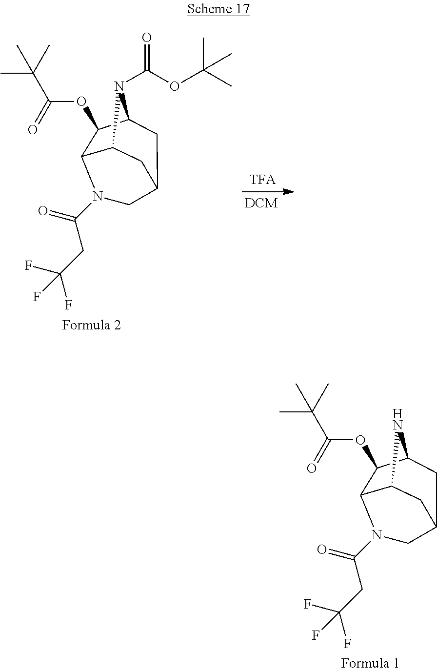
C12C(OC(C(C)(C)C)=O)C3NC1CC(C3)CN2C(CC(F)(F)F)=O.C12C(OC(C(C)(C)C)=O)C3N(C(OC(C)(C)C)=O)C1CC(C3)CN2C(CC(F)(F)F)=O
